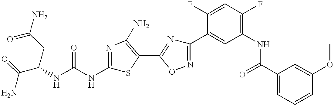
C(NC(NC1=NC(N)=C(C2=NC(C3=CC(NC(C4=CC=CC(OC)=C4)=O)=C(F)C=C3F)=NO2)S1)=O)(CC(=O)N)C(=O)N
